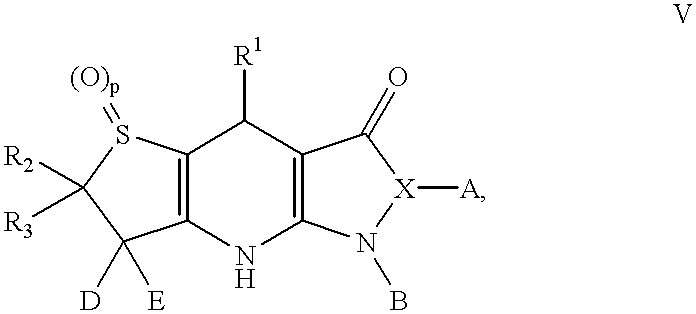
C12=C(NC3=C(C1[R1])C(=O)[X]([A])N3B)C([D])([E])C([R2])([R3])S2=[(O)p]
